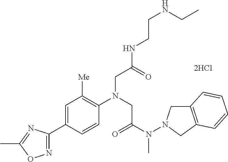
[2HCl].C1=CC(C2=NOC(C)=N2)=CC([Me])=C1N(CC(NCCNCC)=O)CC(N(C)N1CC2=C(C1)C=CC=C2)=O
